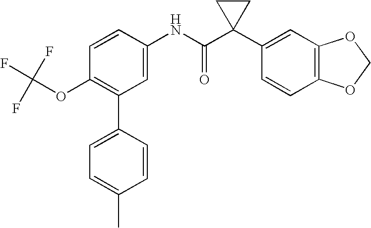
C1=CC(NC(C2(C3=CC4=C(C=C3)OCO4)CC2)=O)=CC(C2=CC=C(C)C=C2)=C1OC(F)(F)F
